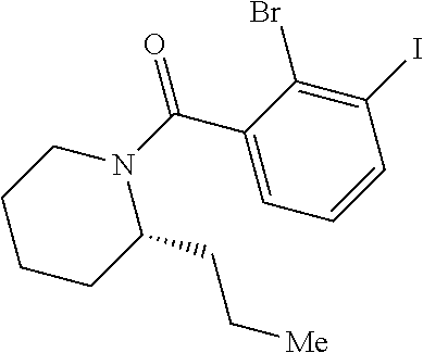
BrC1=C(I)C=CC=C1C(N1C(CC[Me])CCCC1)=O
